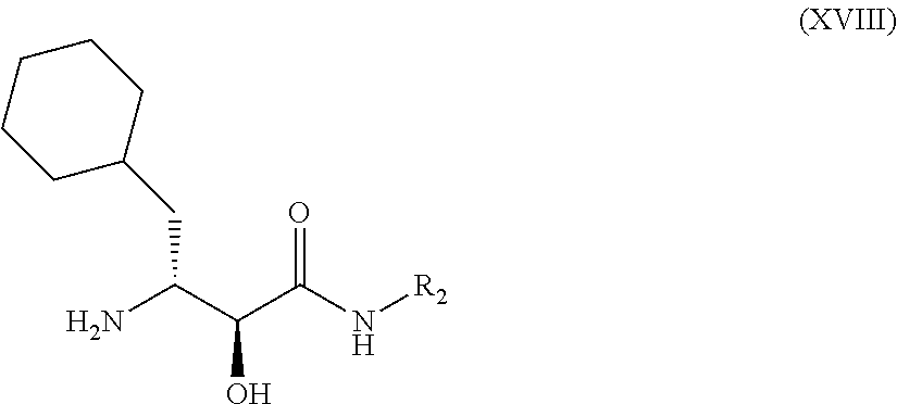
NC(C(C(N[R2])=O)O)CC1CCCCC1
